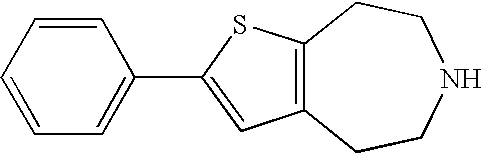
C12=C(SC(C3=CC=CC=C3)=C1)CCNCC2
